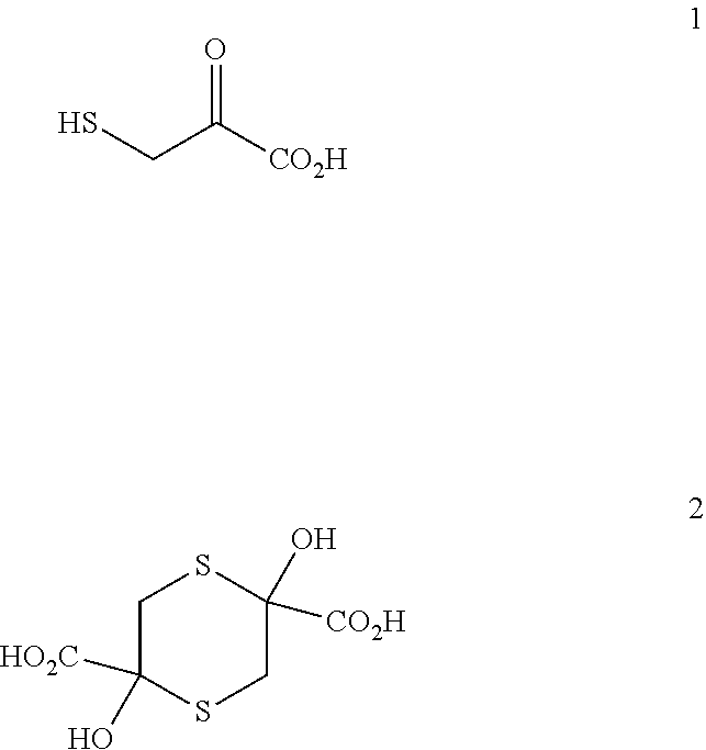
C(CS)(=O)(C)[CO2H].C1C([HO2C])(O)SCC([CO2H])(O)S1
